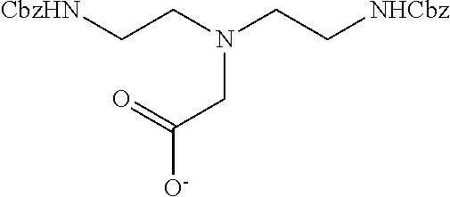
[CbzHN]CCN(CC[NHCbz])CC([O-])=O
